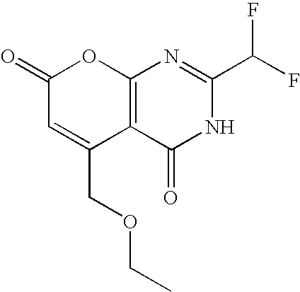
C1(=O)C=C(COCC)C2=C(O1)N=C(C(F)F)NC2=O
